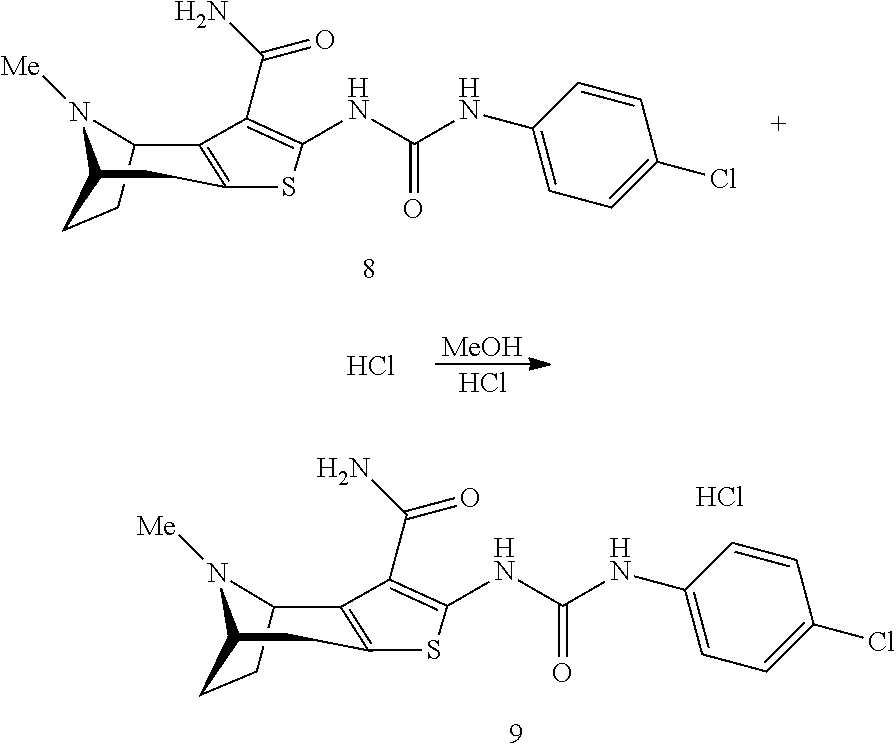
C12CCC(N1[Me])CC1=C2C(C(=O)N)=C(NC(NC2=CC=C(Cl)C=C2)=O)S1.Cl.C12CCC(N1[Me])CC1=C2C(C(=O)N)=C(NC(NC2=CC=C(Cl)C=C2)=O)S1.[MeOH].Cl.Cl
